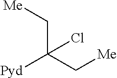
C(C(C[Me])([Pyd])Cl)[Me]
